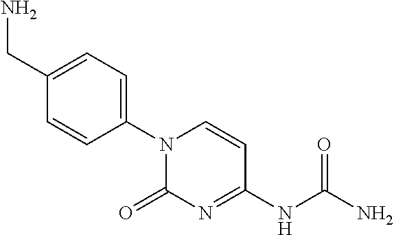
N1(C2=CC=C(CN)C=C2)C(=O)N=C(NC(N)=O)C=C1
